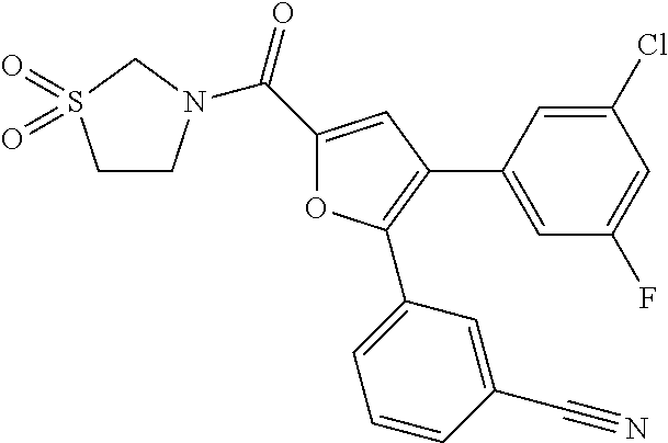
C1CN(C(C2=CC(C3=CC(F)=CC(Cl)=C3)=C(C3=CC=CC(C#N)=C3)O2)=O)CS1(=O)=O
